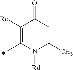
C1([Re])=C(C)N([Rd])C(C)=CC1=O
